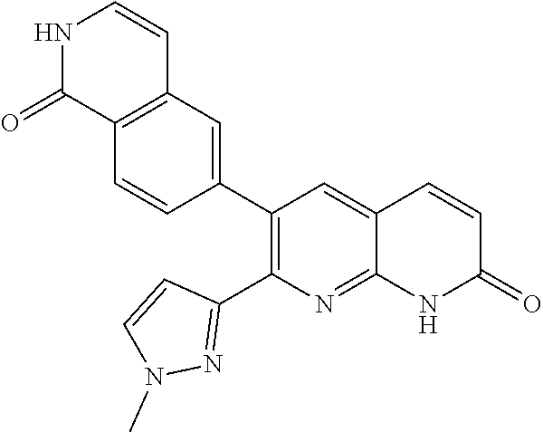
C12=C(C=C(C3=C(C4=NN(C)C=C4)N=C4C(=C3)C=CC(=O)N4)C=C1)C=CNC2=O
